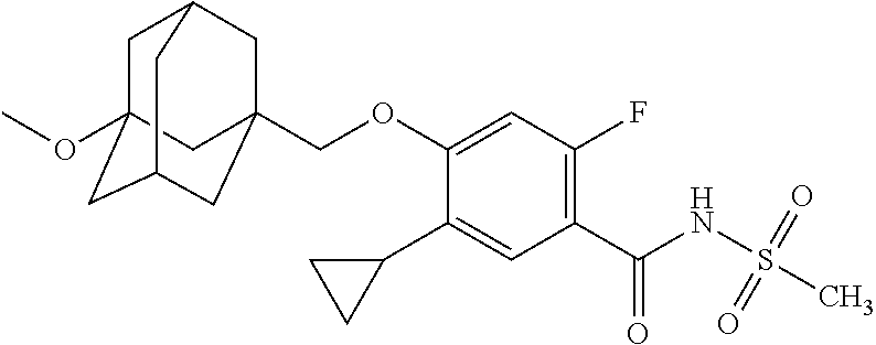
C1C2(OC)CC3CC(COC4=CC(F)=C(C(NS(C)(=O)=O)=O)C=C4C4CC4)(CC1C3)C2
